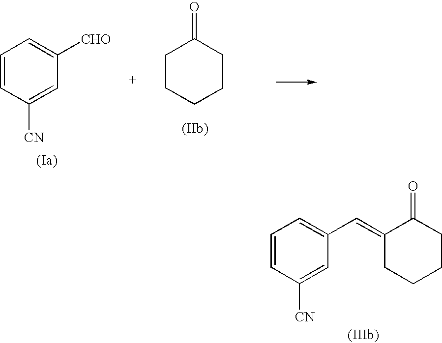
C1=CC([CN])=CC([CHO])=C1.C1CCCCC1=O.C1=CC([CN])=CC(C=C2CCCCC2=O)=C1
